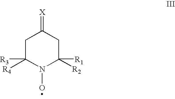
C1C([R4])([R3])N(O)C([R2])([R1])CC1=[X]
